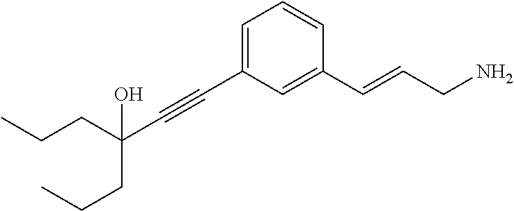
C(#CC1=CC=CC(C=CCN)=C1)C(CCC)(CCC)O
